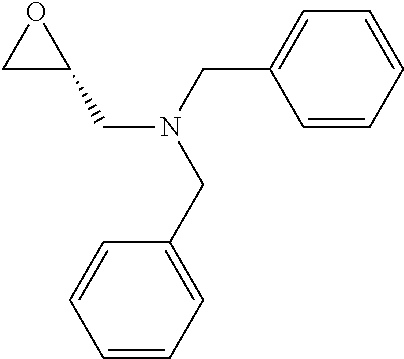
C1=CC=C(CN(CC2OC2)CC2=CC=CC=C2)C=C1
